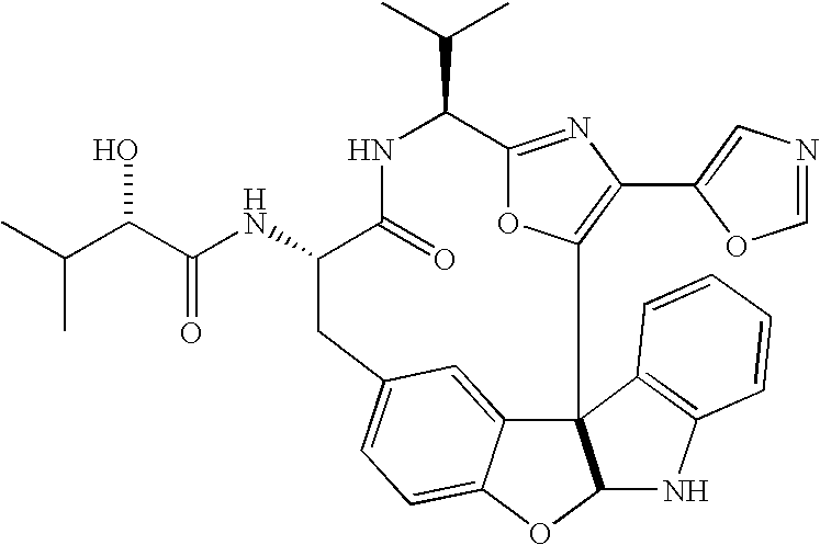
N(C1CC2=CC=C3C(=C2)C2(C4=C(C5=CN=CO5)N=C(C(C(C)C)NC1=O)O4)C(O3)NC1=C2C=CC=C1)C(C(C(C)C)O)=O
